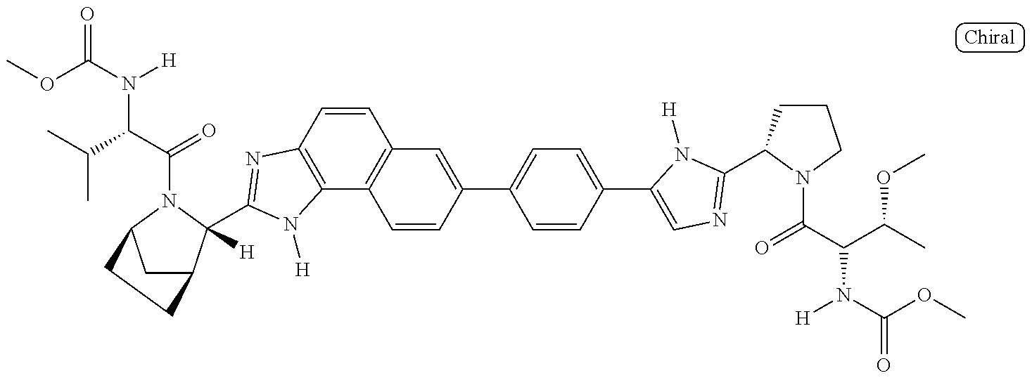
C1C2C([H])(C3=NC4=C(C5=C(C=C4)C=C(C4=CC=C(C6=CN=C(C7CCCN7C(C(C(C)OC)N(C(OC)=O)[H])=O)N6[H])C=C4)C=C5)N3[H])N(C(C(C(C)C)N(C(OC)=O)[H])=O)C1CC2
